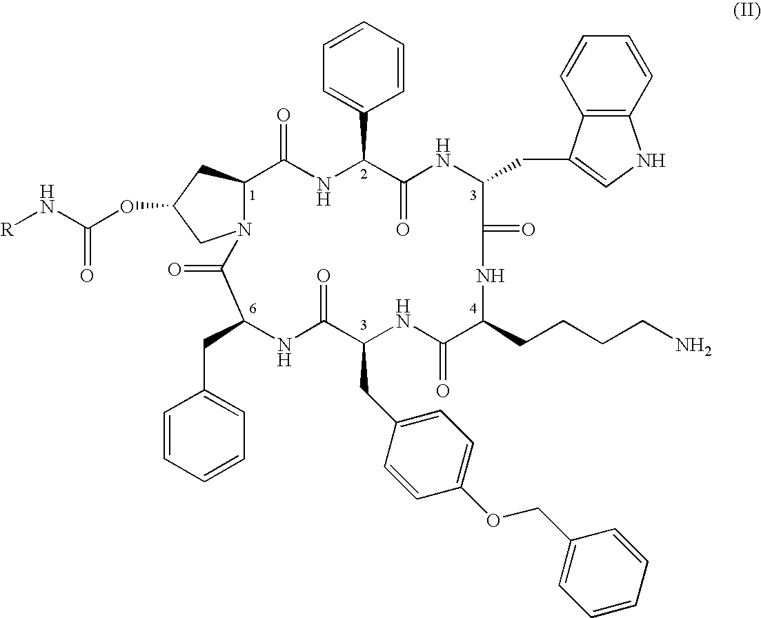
N12C(CC(OC(N[R])=O)C1)C(=O)NC(C1=CC=CC=C1)C(=O)NC(CC1=CNC3=C1C=CC=C3)C(=O)NC(CCCCN)C(=O)NC(CC1=CC=C(OCC3=CC=CC=C3)C=C1)C(=O)NC(CC1=CC=CC=C1)C2=O
